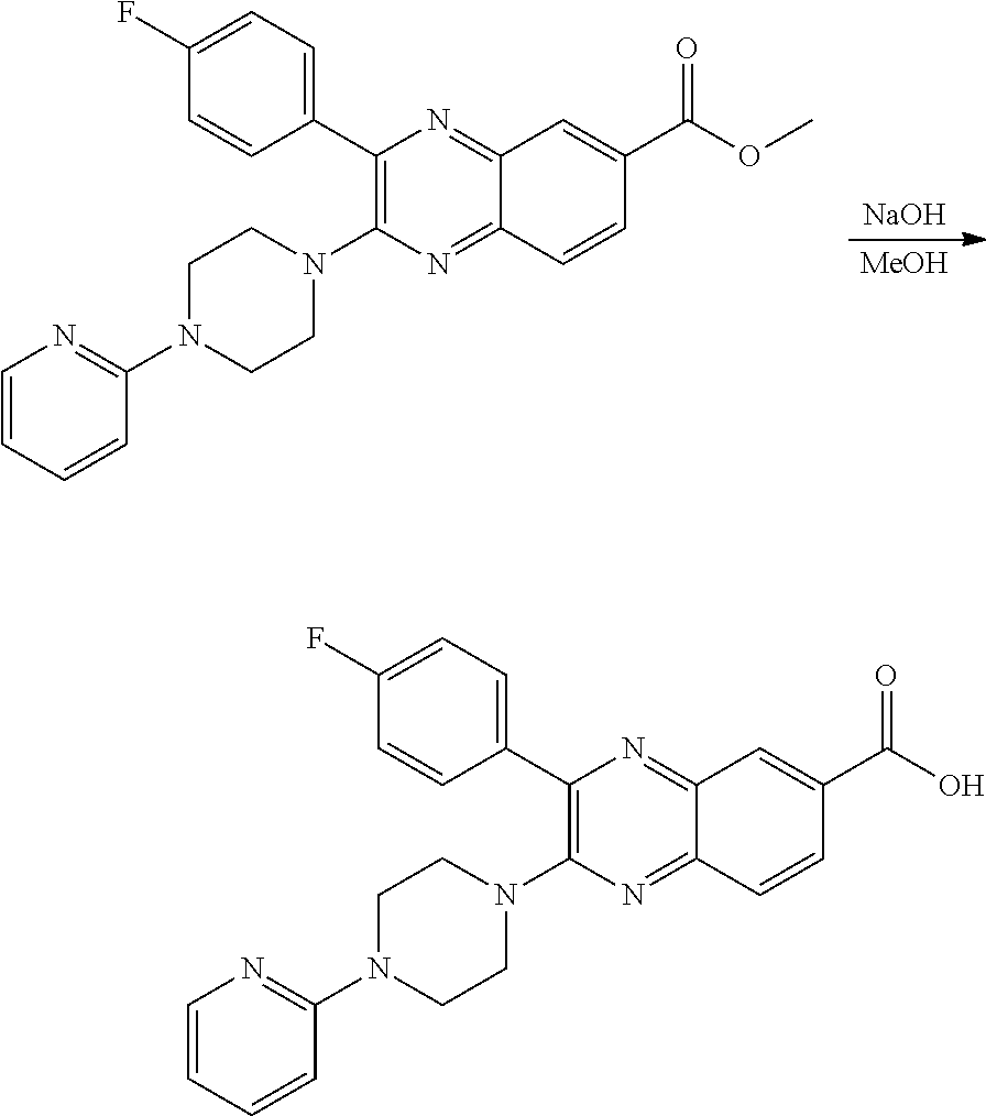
C1(C2=CC=C(F)C=C2)=C(N2CCN(C3=NC=CC=C3)CC2)N=C2C(=N1)C=C(C(=O)O)C=C2.[MeOH].[NaOH].C1(C2=CC=C(F)C=C2)=C(N2CCN(C3=NC=CC=C3)CC2)N=C2C(=N1)C=C(C(=O)OC)C=C2
